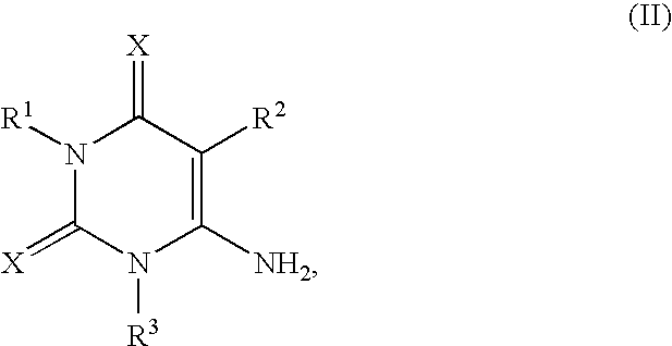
N1([R3])C([NH2])=C([R2])C(=[X])N([R1])C1=[X]
